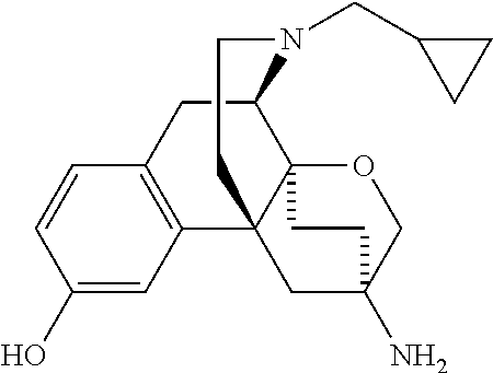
C1(O)=CC2=C(C=C1)CC1C34C2(CC(N)(CO3)CC4)CCN1CC1CC1
